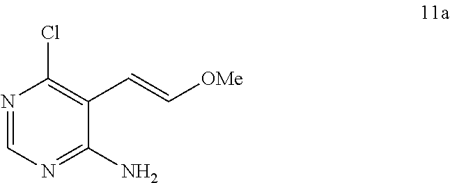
C1=NC(Cl)=C(C=C[OMe])C(N)=N1
